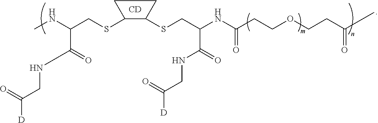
CNC(CSC1C(SCC(NC(CCOCCC(C)=O)=O)C(=O)NCC([D])=O)CC1)C(=O)NCC(=O)[D].[CD]
